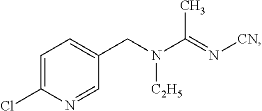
C1=C(Cl)N=CC(CN(C(=N[CN])C)[C2H5])=C1
